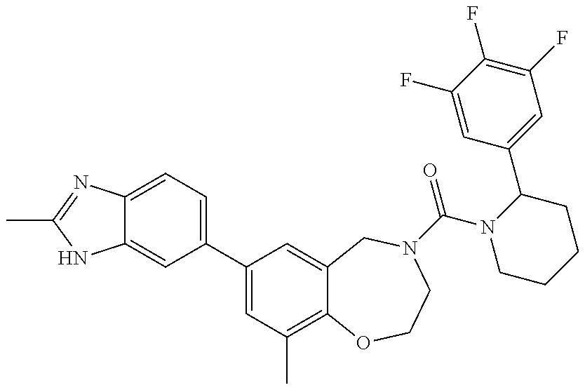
C12=CC(C3=CC(C)=C4C(=C3)CN(C(N3CCCCC3C3=CC(F)=C(F)C(F)=C3)=O)CCO4)=CC=C1N=C(C)N2
